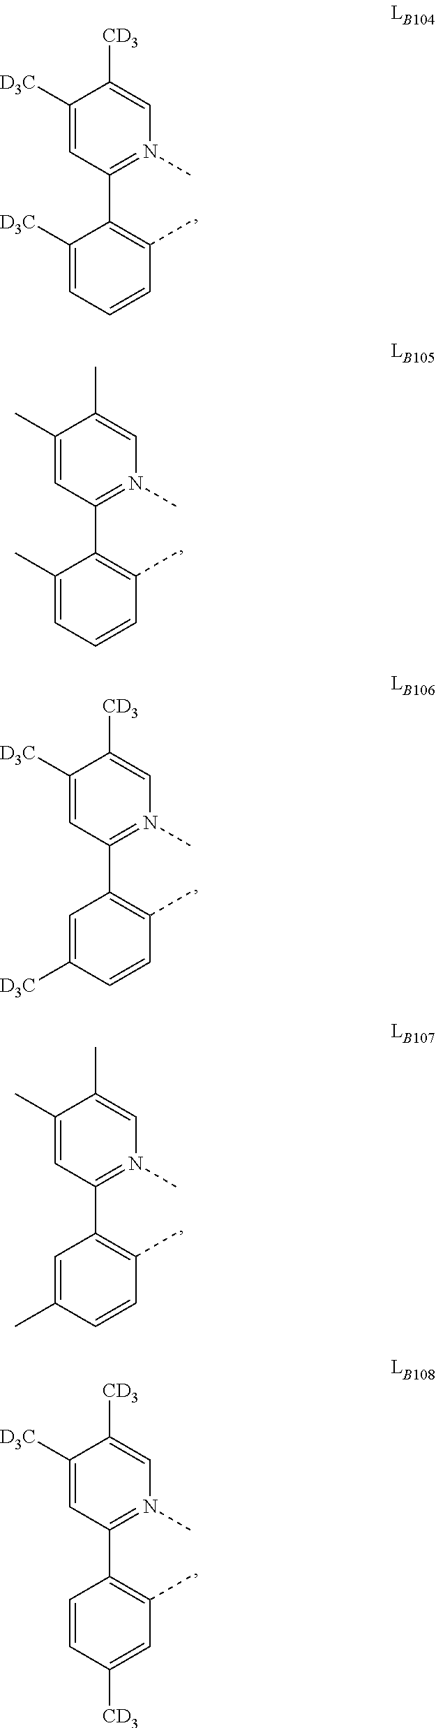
C1([D3C])=CC=CC(C)=C1C1=N(C)C=C([CD3])C([D3C])=C1.C1(C)=CC=CC(C)=C1C1=N(C)C=C(C)C(C)=C1.C1=C([D3C])C=CC(C)=C1C1=N(C)C=C([CD3])C([D3C])=C1.C1=C(C)C=CC(C)=C1C1=N(C)C=C(C)C(C)=C1.C1=CC([CD3])=CC(C)=C1C1=N(C)C=C([CD3])C([D3C])=C1
